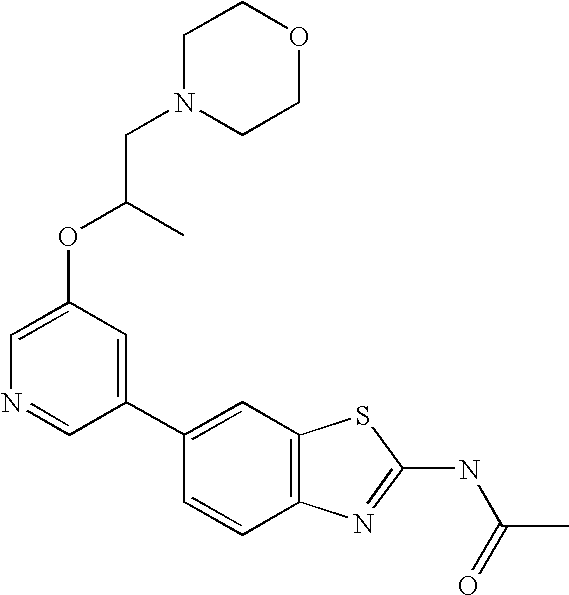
C1(C2=CC3=C(C=C2)N=C(NC(=O)C)S3)=CC(OC(CN2CCOCC2)C)=CN=C1
